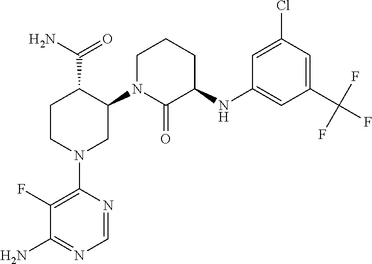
C1CN(C2=C(F)C(N)=NC=N2)CC(N2C(=O)C(NC3=CC(C(F)(F)F)=CC(Cl)=C3)CCC2)C1C(N)=O
